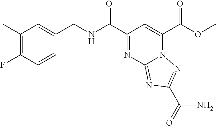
C1(C)=C(F)C=CC(CNC(C2=NC3=NC(C(=O)N)=NN3C(C(OC)=O)=C2)=O)=C1
